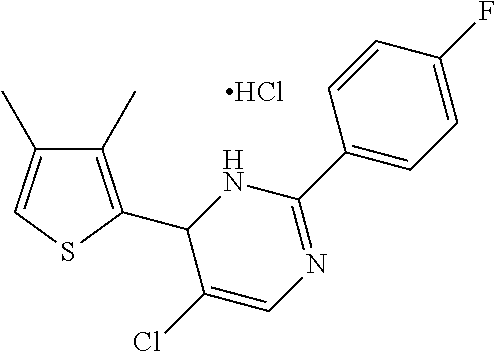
C1(C)=C(C2C(Cl)=CN=C(C3=CC=C(F)C=C3)N2)SC=C1C.Cl
